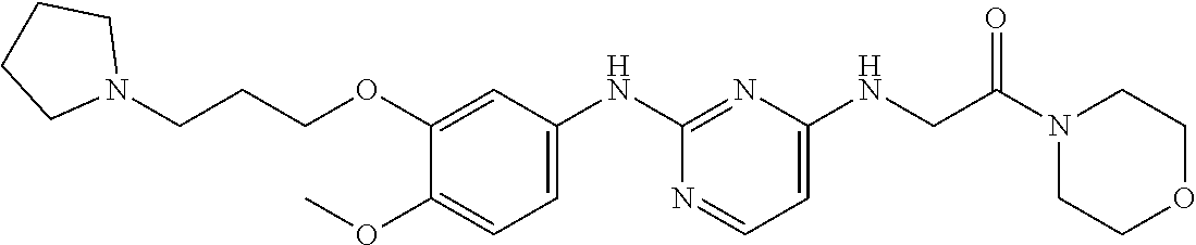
C1(NCC(N2CCOCC2)=O)=CC=NC(NC2=CC=C(OC)C(OCCCN3CCCC3)=C2)=N1
